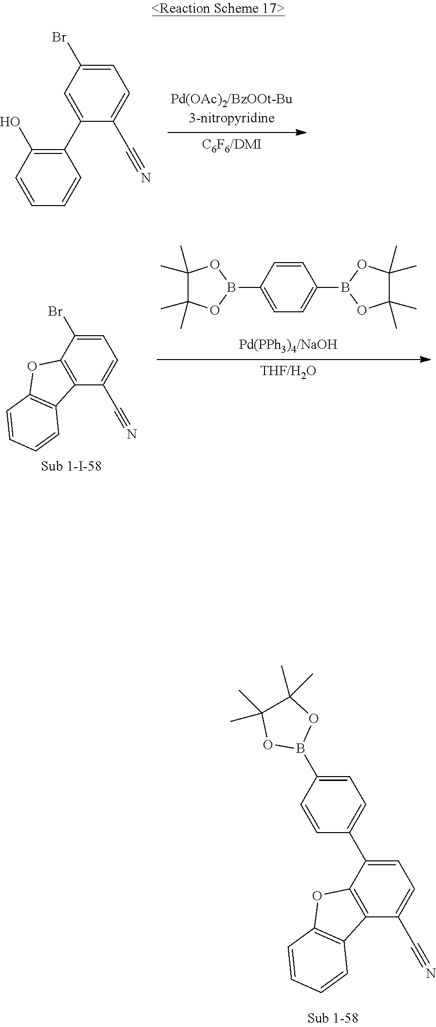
C12=C(C(C#N)=CC=C1C1=CC=C(B3OC(C)(C)C(C)(C)O3)C=C1)C1=C(O2)C=CC=C1.C1=C(C2=C(O)C=CC=C2)C(C#N)=CC=C1Br.C1(B2OC(C)(C)C(C)(C)O2)=CC=C(B2OC(C)(C)C(C)(C)O2)C=C1.C12=C(C(C#N)=CC=C1Br)C1=C(O2)C=CC=C1
